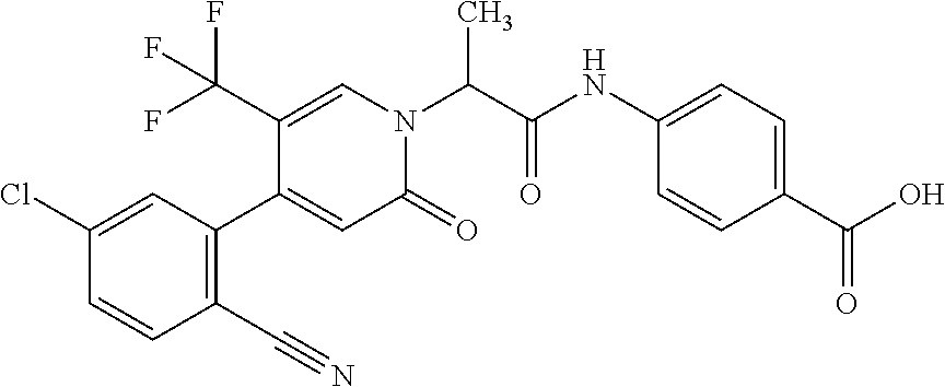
ClC1=CC(C2=CC(=O)N(C(C(NC3=CC=C(C(O)=O)C=C3)=O)C)C=C2C(F)(F)F)=C(C#N)C=C1
